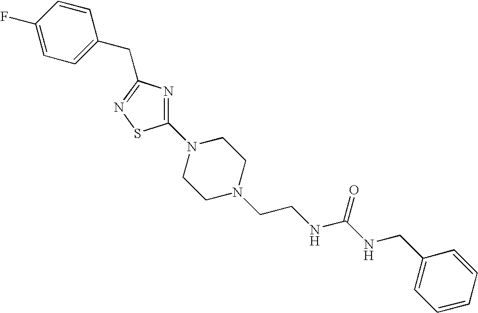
C1(F)=CC=C(CC2=NSC(N3CCN(CCNC(NCC4=CC=CC=C4)=O)CC3)=N2)C=C1
